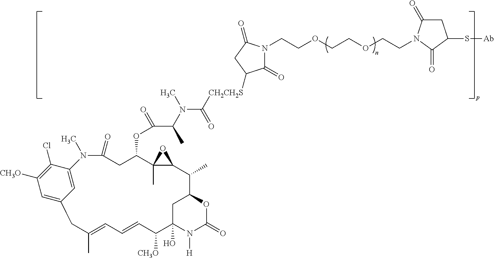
C1=C2C=C(C(Cl)=C1[CH3O])N(C)C(=O)CC(OC(C(N(C)C(=O)[CH2CH2S]C1C(=O)N(CCOCCOCCN3C(=O)CC(S[Ab])C3=O)C(=O)C1)C)=O)C1(C)C(O1)C(C)C1CC(O)(N([H])C(=O)O1)C([CH3O])C=CC=C(C)C2
